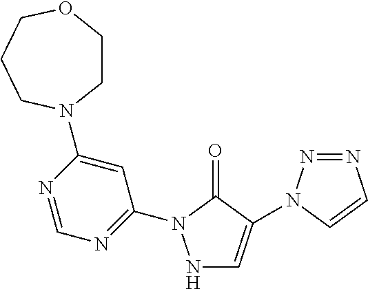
N1=C(N2NC=C(N3N=NC=C3)C2=O)C=C(N2CCOCCC2)N=C1
